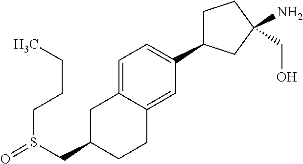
C(S(CC1CC2=CC=C(C3CCC(CO)(N)C3)C=C2CC1)=O)CCC
